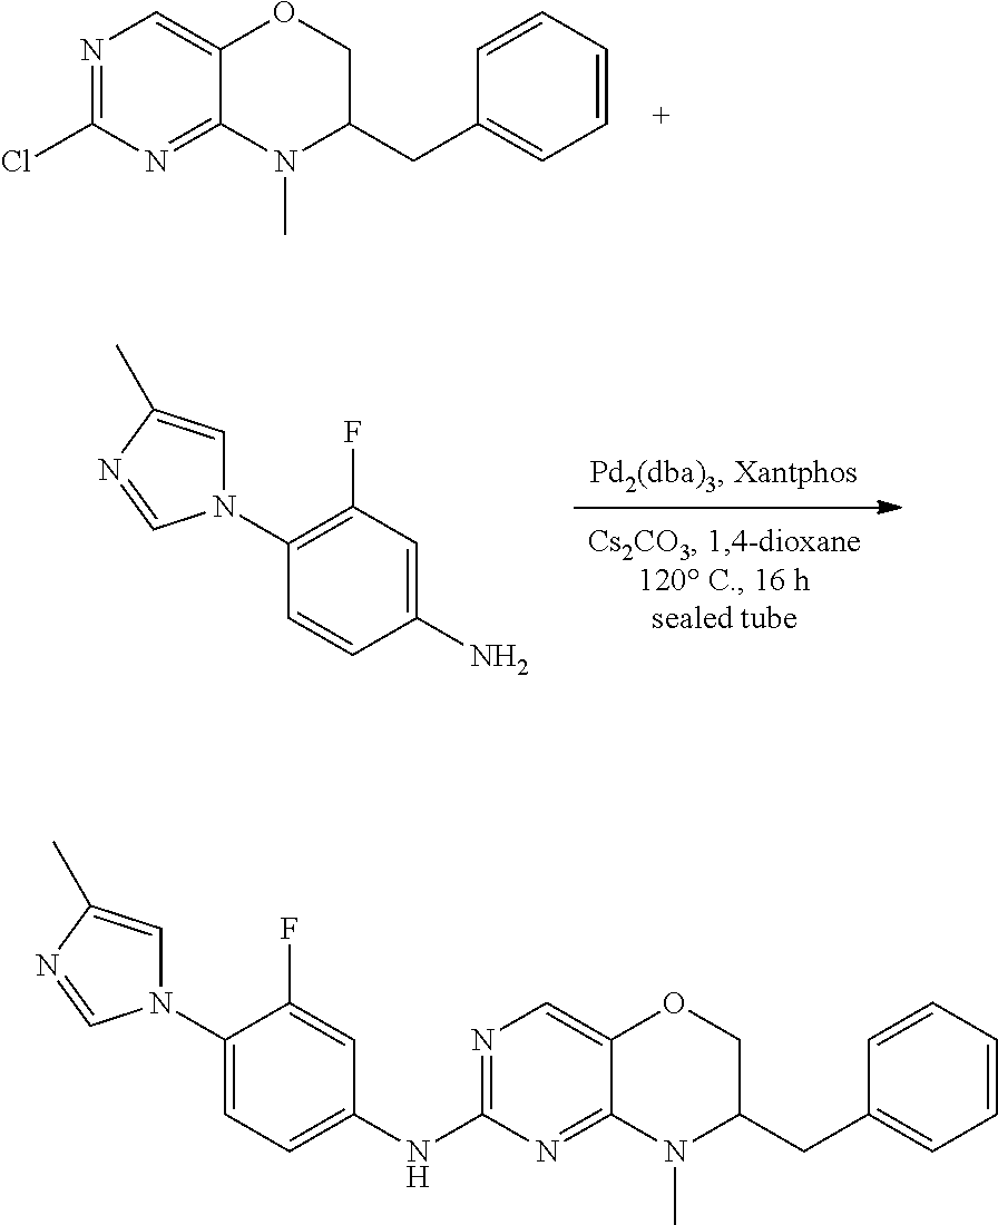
N1=C(Cl)N=C2C(=C1)OCC(CC1=CC=CC=C1)N2C.NC1=CC(F)=C(N2C=C(C)N=C2)C=C1.N1=C(NC2=CC=C(N3C=C(C)N=C3)C(F)=C2)N=C2C(=C1)OCC(CC1=CC=CC=C1)N2C
